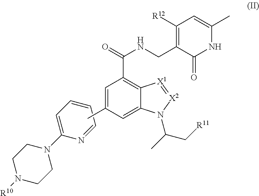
C1=CC=C(N2CCN([R10])CC2)N=C1.C1=C(C)C=C2C(=C1C(=O)NCC1=C([R12])C=C(C)NC1=O)[X1]=[X2]N2C(C)C[R11]
